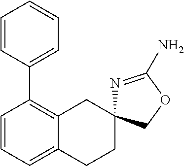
C1=CC=C2C(=C1C1=CC=CC=C1)CC1(CC2)N=C(N)OC1
